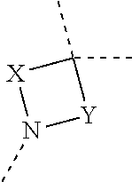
CC1(C)[X]N(C)[Y]1
